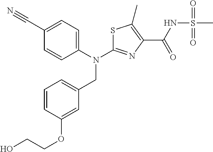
N(C1=NC(C(NS(C)(=O)=O)=O)=C(C)S1)(CC1=CC=CC(OCCO)=C1)C1=CC=C(C#N)C=C1
